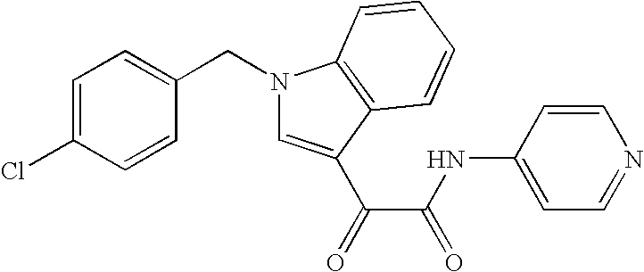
C1=CC(NC(C(=O)C2=CN(CC3=CC=C(Cl)C=C3)C3=C2C=CC=C3)=O)=CC=N1
